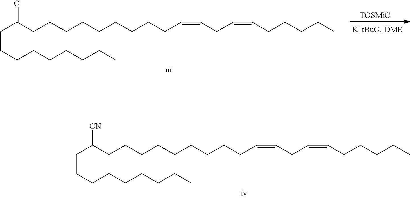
C(C(CCCCCCCCCC=CCC=CCCCCC)[CN])CCCCCCCC.C(C(CCCCCCCCCC=CCC=CCCCCC)=O)CCCCCCCC
